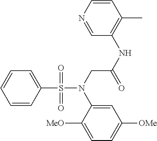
C1=CC(S(N(CC(NC2=C(C)C=CN=C2)=O)C2=CC([OMe])=CC=C2[MeO])(=O)=O)=CC=C1
